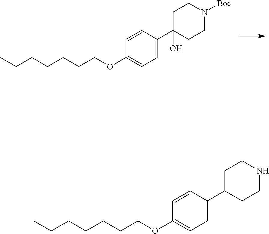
C1C(C2=CC=C(OCCCCCCC)C=C2)(O)CCN([Boc])C1.C1C(C2=CC=C(OCCCCCCC)C=C2)CCNC1
